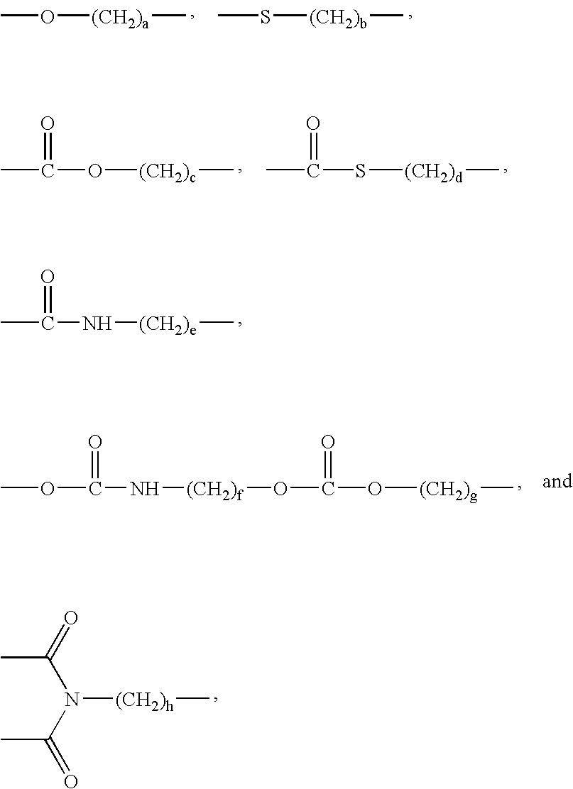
O([(CH2)a]C)C.S([(CH2)b]C)C.O([(CH2)c]C)C(=O)C.S([(CH2)d]C)C(=O)C.N([(CH2)e]C)C(=O)C.N([(CH2)f]OC(=O)O[(CH2)g]C)C(=O)OC.CC(N(C(C)=O)[(CH2)h]C)=O
